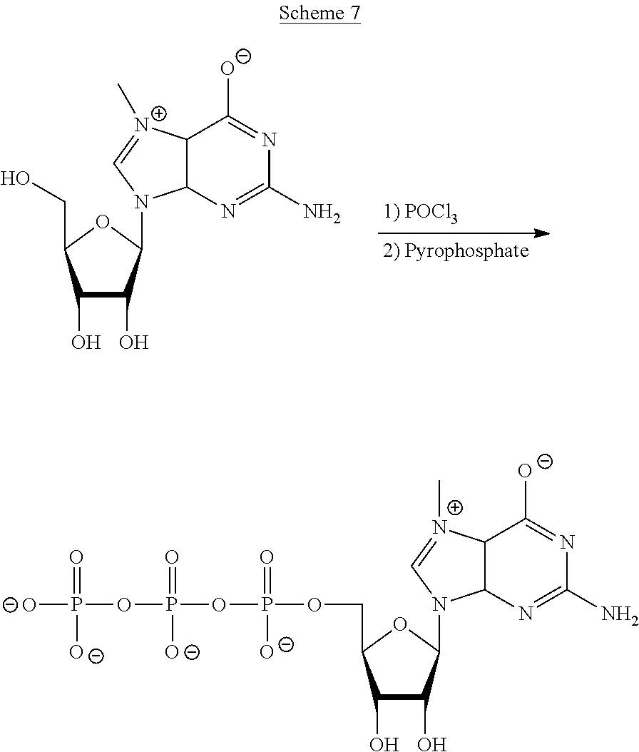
C12C(N=C(N)N=C1[O-])N(C1C(O)C(O)C(CO)O1)C=[N+]2C.C1(O)C(O)C(N2C3C(C([O-])=NC(N)=N3)[N+](C)=C2)OC1COP(=O)([O-])OP(=O)([O-])OP(=O)([O-])[O-]
